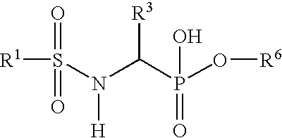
[R1]S(N(C(P(O[R6])(=O)O)[R3])[H])(=O)=O
